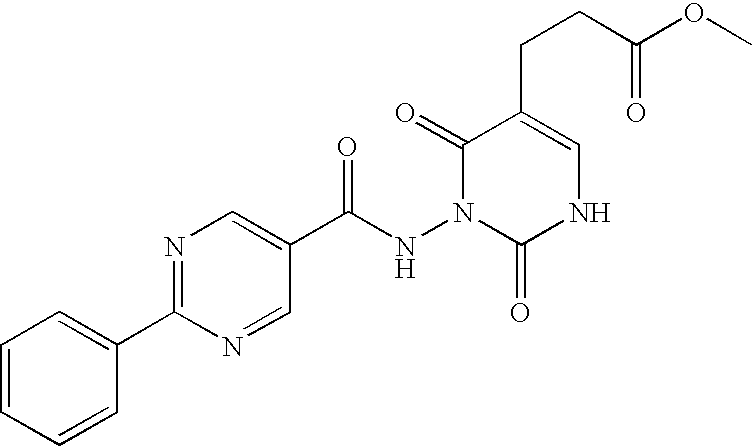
C1=CC=CC(C2=NC=C(C(NN3C(=O)NC=C(CCC(OC)=O)C3=O)=O)C=N2)=C1
